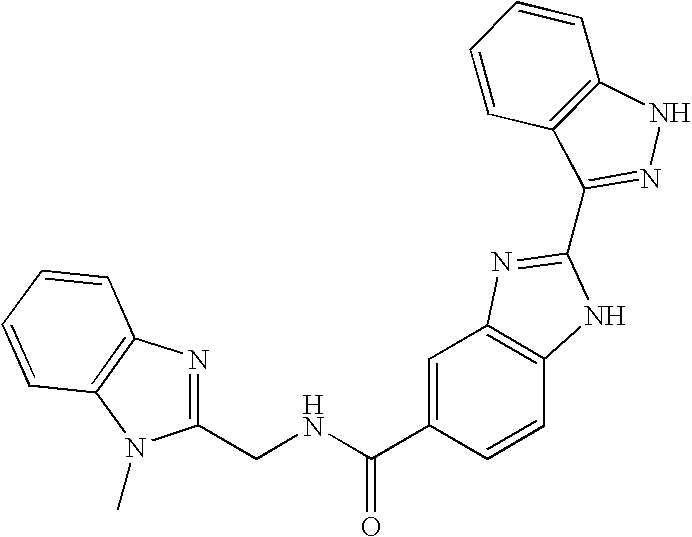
C(NC(C1=CC2=C(C=C1)NC(C1=NNC3=C1C=CC=C3)=N2)=O)C1=NC2=C(N1C)C=CC=C2
